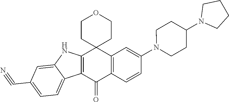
C12=C(C=CC(N3CCC(N4CCCC4)CC3)=C1)C(=O)C1=C(C23CCOCC3)NC2=CC(C#N)=CC=C12
